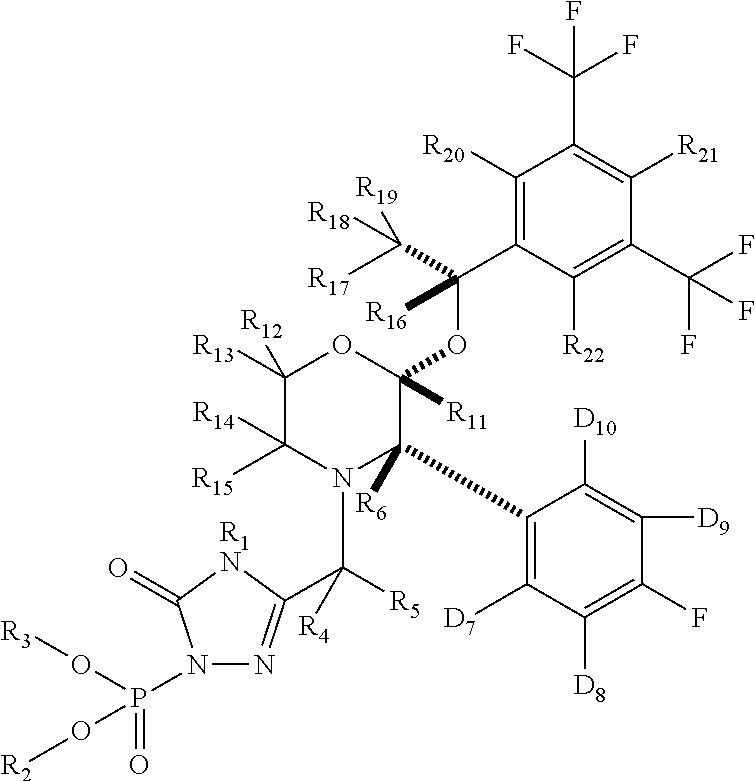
C1([R20])=C(C(OC2([R11])OC([R13])([R12])C([R15])([R14])N(C([R5])([R4])C3=NN(P(=O)(O[R3])O[R2])C(=O)[R1N]3)C2(C2=C([D7])C([D8])=C(F)C([D9])=C2[D10])[R6])([R16])C([R17])([R18])[R19])C([R22])=C(C(F)(F)F)C([R21])=C1C(F)(F)F
